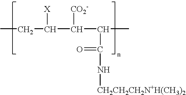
CCC(C(C(C)C(=O)N[CH2CH2CH2N+H(CH3)2])[CO2-])[X]
